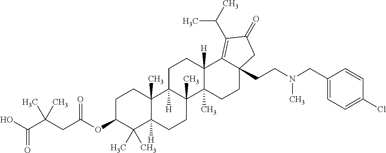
C1C(OC(CC(C(O)=O)(C)C)=O)C(C)(C)C2([H])C(C)(C1)C1([H])C(C)(CC2)C2(C)C([H])(CC1)C1=C(C(C)C)C(=O)CC1(CCN(CC1=CC=C(Cl)C=C1)C)CC2
